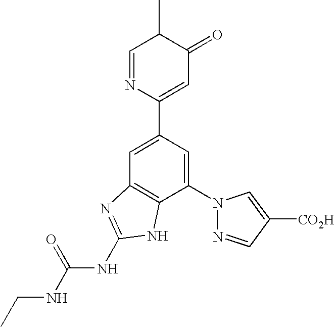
C1=C(C2=CC(=O)C(C)C=N2)C=C(N2N=CC([CO2H])=C2)C2=C1N=C(NC(NCC)=O)N2
